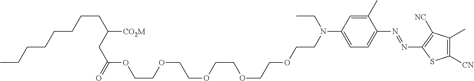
C1(C)=CC(N(CCOCCOCCOCCOCCOC(CC([CO2M])CCCCCCCC)=O)CC)=CC=C1N=NC1=C([NC])C(C)=C([CN])S1
